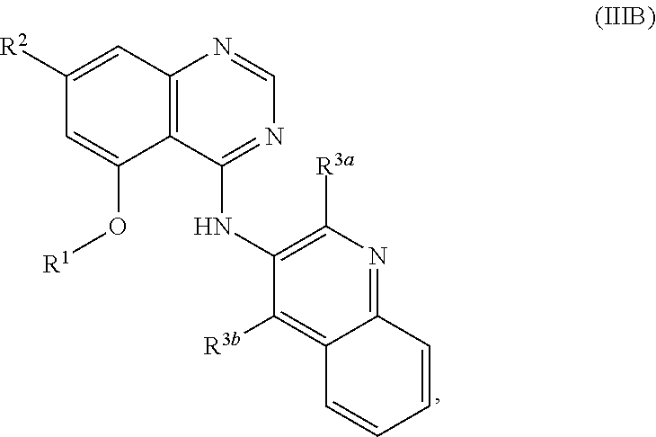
C1=C(O[R1])C2=C(C=C1[R2])N=CN=C2NC1=C([R3a])N=C2C(=C1[R3b])C=CC=C2
